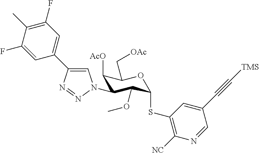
C1(N2C=C(C3=CC(F)=C(C)C(F)=C3)N=N2)C(OC)C(SC2=C([NC])N=CC(C#C[TMS])=C2)OC(C[OAc])C1[AcO]
